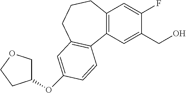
C12=C(C=C(CO)C(F)=C1)C1=C(CCC2)C=C(OC2COCC2)C=C1
